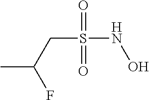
C(C(C)F)S(NO)(=O)=O
